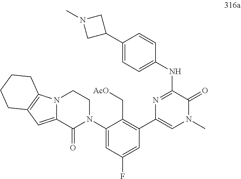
N1=C(NC2=CC=C(C3CN(C)C3)C=C2)C(=O)N(C)C=C1C1=C(C[AcO])C(N2CCN3C(=CC4=C3CCCC4)C2=O)=CC(F)=C1
